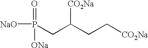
P(CC(CC[CO2Na])[CO2Na])([NaO])(=O)[ONa]
